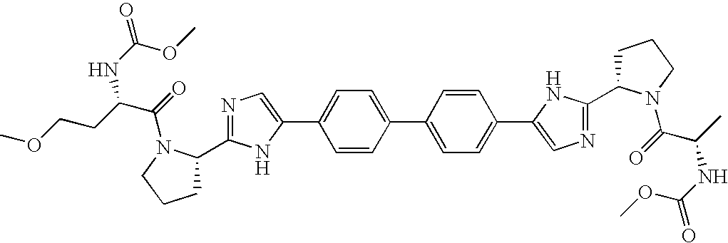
C1=C(C2=CC=C(C3=CN=C(C4CCCN4C(=O)C(C)NC(=O)OC)N3)C=C2)C=CC(C2=CN=C(C3CCCN3C(=O)C(CCOC)NC(=O)OC)N2)=C1
